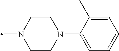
C1CN(C)CCN1C1=CC=CC=C1C
